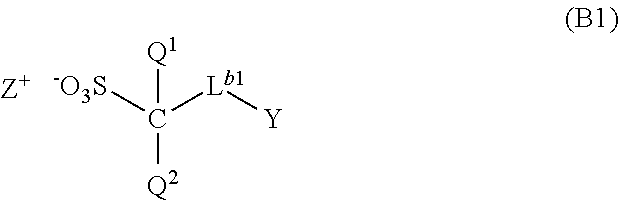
[Q1]C([Lb1][Y])([-O3S])[Q2]
